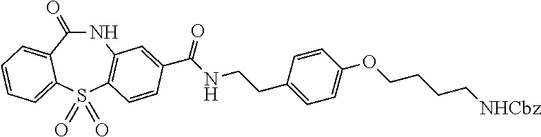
C1(=O)NC2=C(C=CC(C(NCCC3=CC=C(OCCCC[NHCbz])C=C3)=O)=C2)S(=O)(=O)C2=CC=CC=C12
